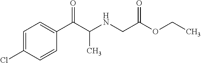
C1=C(Cl)C=CC(C(C(NCC(OCC)=O)C)=O)=C1
